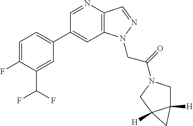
C1(C2=CC=C(F)C(C(F)F)=C2)=CC2=C(C=NN2CC(=O)N2CC3([H])C([H])(C2)C3)N=C1
